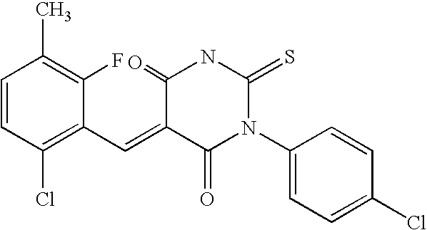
C1=CC(Cl)=C(C=C2C(=O)N(C3=CC=C(Cl)C=C3)C(=S)NC2=O)C(F)=C1C
